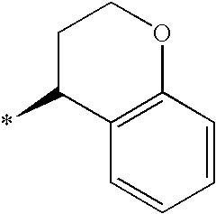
C1C(*)C2=C(OC1)C=CC=C2
